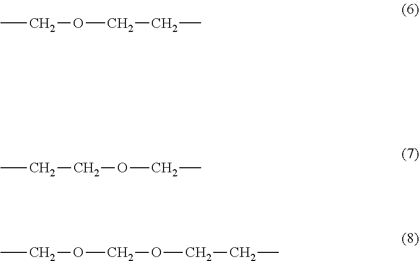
CCOCCC.CCCOCC.CCOCOCCC
